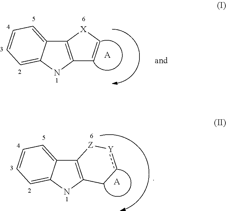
C12=C(NC3=CC=CC=C13)C=C[X]2.[A].C12=C(NC3=CC=CC=C13)Cc[Y][Z]2.[A]
